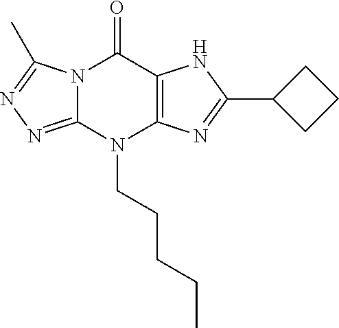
N12C(=NN=C1C)N(CCCCC)C1=C(C2=O)NC(C2CCC2)=N1
